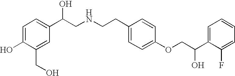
C1=C(O)C(CO)=CC(C(CNCCC2=CC=C(OCC(C3=CC=CC=C3F)O)C=C2)O)=C1
